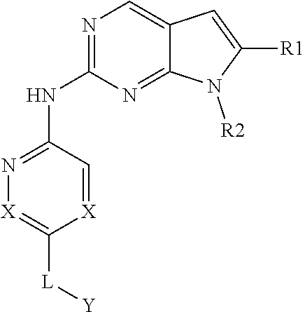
N1=C(NC2=N[X]=C([L][Y])[X]=C2)N=C2C(=C1)C=C([R1])N2[R2]
